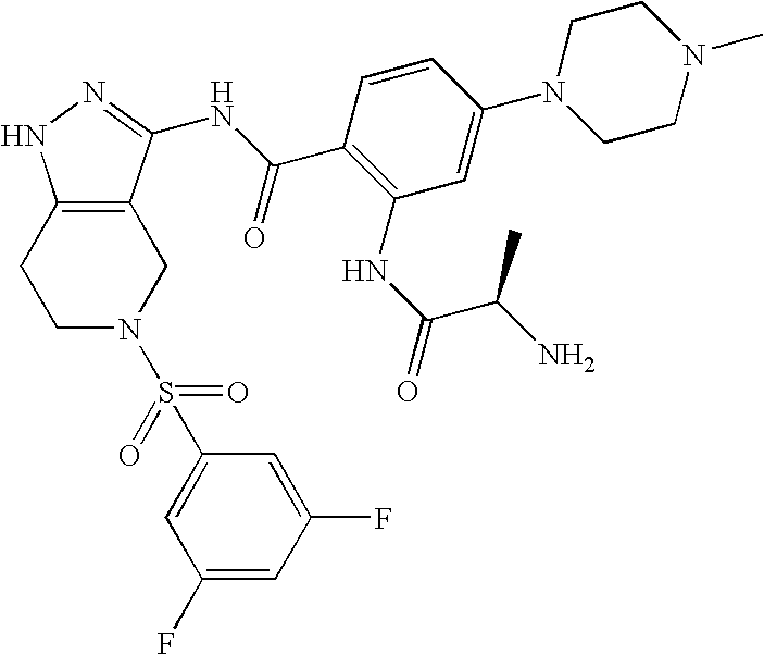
C1N(S(=O)(=O)C2=CC(F)=CC(F)=C2)CC2=C(C1)NN=C2NC(C1=C(NC(=O)C(N)C)C=C(N2CCN(C)CC2)C=C1)=O
